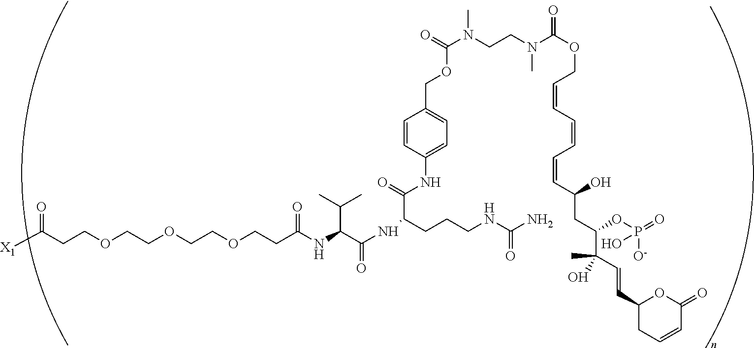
C(COCCOCCOCCC(NC(C(NC(CCCNC(N)=O)C(=O)NC1=CC=C(COC(N(CCN(C(OCC=CC=CC=CC(CC(C(C=CC2CC=CC(=O)O2)(C)O)OP(=O)([O-])O)O)=O)C)C)=O)C=C1)=O)C(C)C)=O)C(=O)[X1]
